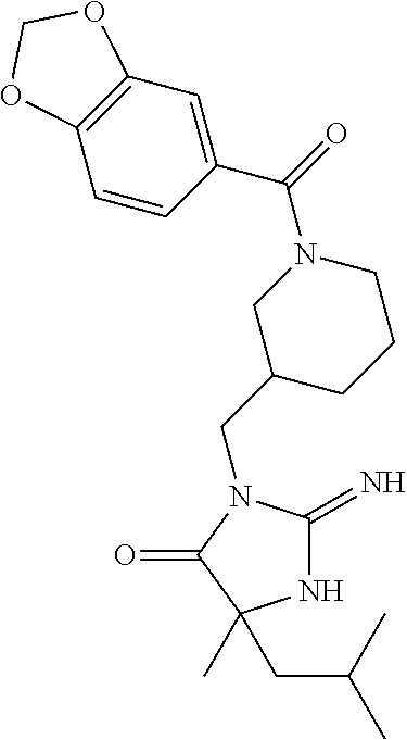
N1C(=N)N(CC2CCCN(C(=O)C3=CC4=C(C=C3)OCO4)C2)C(=O)C1(CC(C)C)C
